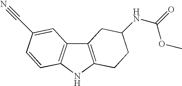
C12=C(NC3=C1C=C(C#N)C=C3)CCC(NC(=O)OC)C2
